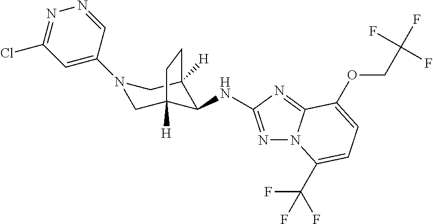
N1=C(NC2C3([H])CN(C4=CC(Cl)=NN=C4)CC2([H])CC3)N=C2N1C(C(F)(F)F)=CC=C2OCC(F)(F)F
